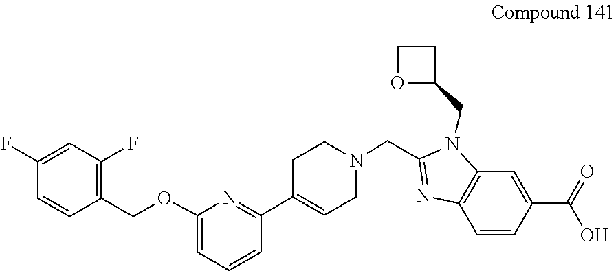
C1C(C2=NC(OCC3=C(F)C=C(F)C=C3)=CC=C2)=CCN(CC2=NC3=C(N2CC2OCC2)C=C(C(=O)O)C=C3)C1
